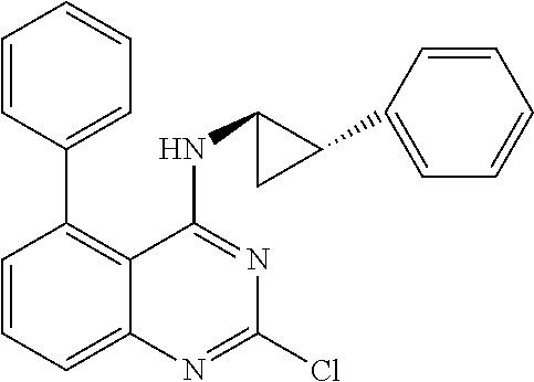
C1=CC=CC=C1C1=C2C(=CC=C1)N=C(Cl)N=C2NC1C(C2=CC=CC=C2)C1
